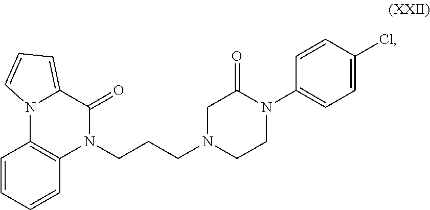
C1=CC=CC2=C1N1C(=CC=C1)C(=O)N2CCCN1CCN(C2=CC=C(Cl)C=C2)C(=O)C1
